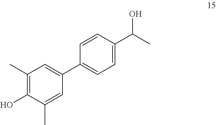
C1(C)=C(O)C(C)=CC(C2=CC=C(C(C)O)C=C2)=C1
